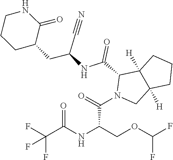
C1CCC(CC(NC(C2C3([H])C([H])(CN2C(C(COC(F)F)NC(C(F)(F)F)=O)=O)CCC3)=O)C#N)C(=O)N1
